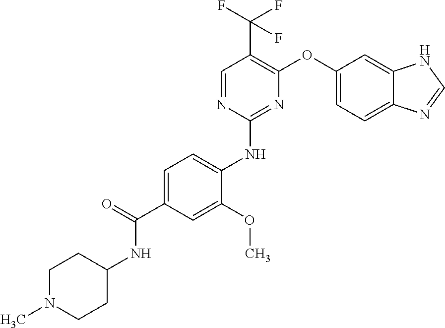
C1=C(C(=O)NC2CCN(C)CC2)C=C(OC)C(NC2=NC(OC3=CC=C4C(=C3)NC=N4)=C(C(F)(F)F)C=N2)=C1
